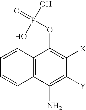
C12=C(C(N)=C([Y])C([X])=C1OP(=O)(O)O)C=CC=C2
